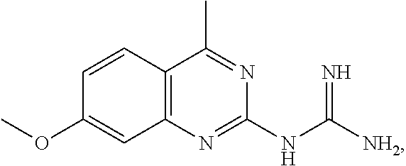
C12=C(N=C(NC([NH2])=N)N=C1C)C=C(OC)C=C2
